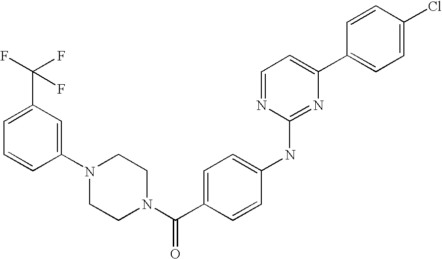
C1=CC(C2=CC=NC(NC3=CC=C(C(N4CCN(C5=CC(C(F)(F)F)=CC=C5)CC4)=O)C=C3)=N2)=CC=C1Cl
